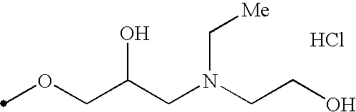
O(CC(CN(CCO)C[Me])O)C.Cl
